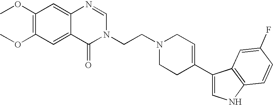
C1(OC)=C(OC)C=C2C(=C1)N=CN(CCN1CCC(C3=CNC4=C3C=C(F)C=C4)=CC1)C2=O
